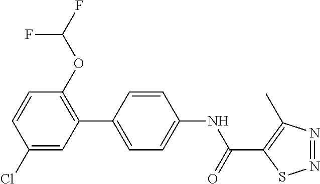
C1(Cl)=CC(C2=CC=C(NC(C3=C(C)N=NS3)=O)C=C2)=C(OC(F)F)C=C1
